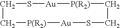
C1S[Au][P(R2)]CCS[Au][P(R2)]C1
